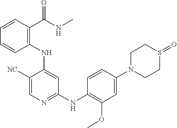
C1([NC])=CN=C(NC2=C(OC)C=C(N3CCS(=O)CC3)C=C2)C=C1NC1=C(C(NC)=O)C=CC=C1
